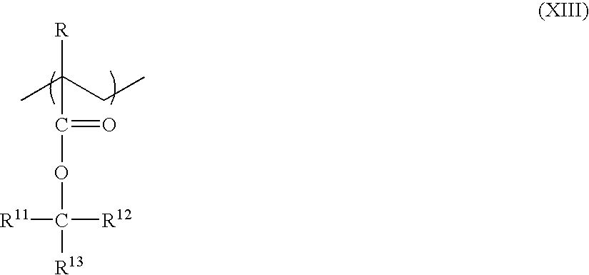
C(C([R])(C)CC)(OC([R12])([R11])[R13])=O
